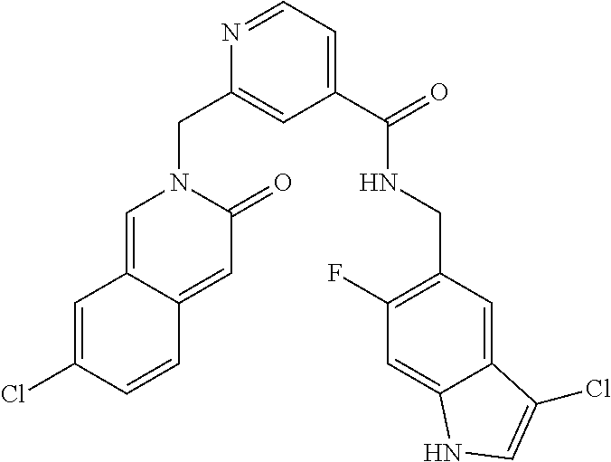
C12=CN(CC3=CC(C(=O)NCC4=C(F)C=C5C(=C4)C(Cl)=CN5)=CC=N3)C(=O)C=C1C=CC(Cl)=C2
